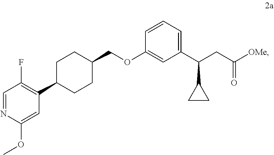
C1=NC(OC)=CC(C2CCC(COC3=CC(C(CC([OMe])=O)C4CC4)=CC=C3)CC2)=C1F
